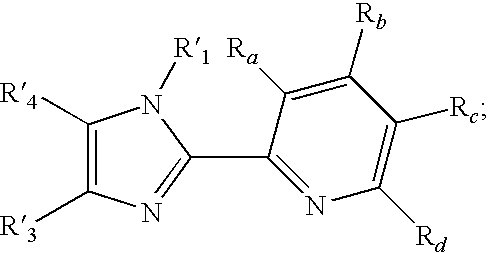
C1([R4])=C([R3])N=C(C2=NC([Rd])=C([Rc])C([Rb])=C2[Ra])N1[R1]
